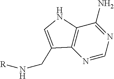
N1=CN=C(N)C2=C1C(CN[R])=CN2
